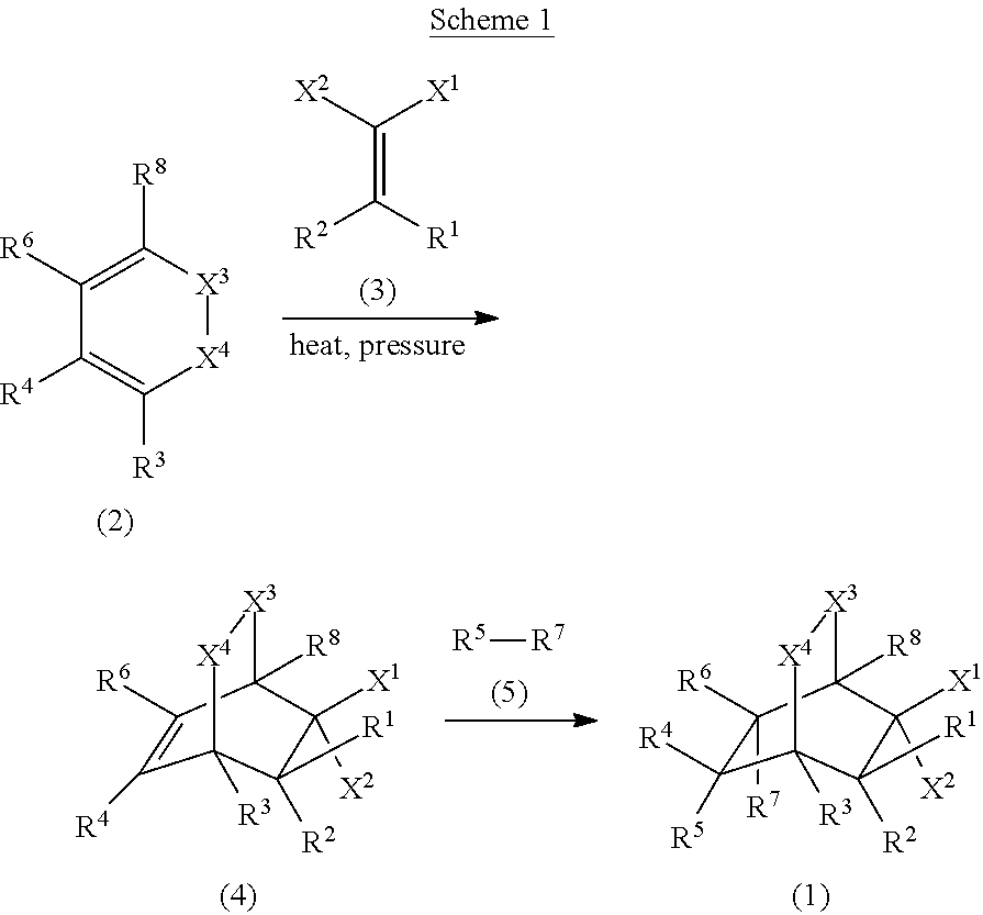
[X4]1[X3]C([R8])=C([R6])C([R4])=C1[R3].C(=C([X2])[X1])([R1])[R2].[R5][R7].C1([R6])([R7])C([R4])([R5])C2([R3])[X4][X3]C1([R8])C([X1])([X2])C2([R1])[R2].C1([R4])=C([R6])C2([R8])[X3][X4]C1([R3])C([R1])([R2])C2([X1])[X2]
